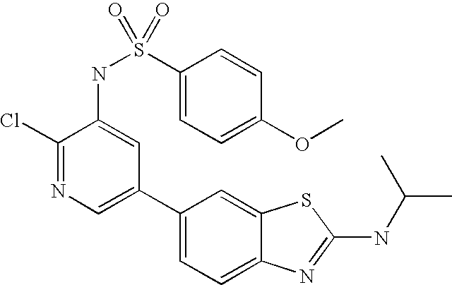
C1(C2=CC=C3C(=C2)SC(NC(C)C)=N3)=CN=C(Cl)C(NS(C2=CC=C(OC)C=C2)(=O)=O)=C1
